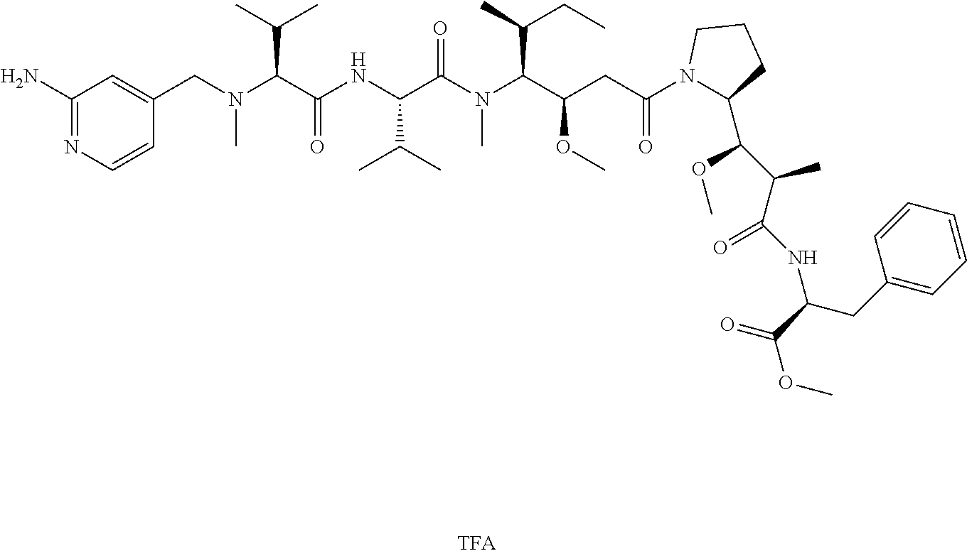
C1(CN(C)C(C(=O)NC(C(C)C)C(N(C)C(C(OC)CC(=O)N2C(C(C(C(NC(C(=O)OC)CC3=CC=CC=C3)=O)C)OC)CCC2)C(C)CC)=O)C(C)C)=CC(N)=NC=C1
